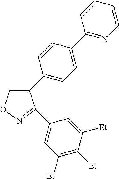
C1(C2=CC=C(C3=NC=CC=C3)C=C2)=CON=C1C1=CC([Et])=C([Et])C([Et])=C1
